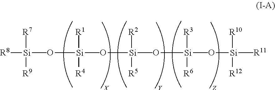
[R8][Si](O[Si](O[Si](O[Si](O[Si]([R11])(C)([R12])[R10])(C)([R6])[R3])(C)([R5])[R2])(C)([R4])[R1])(C)([R9])[R7]
